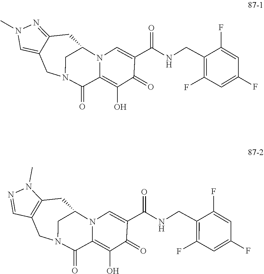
C12=C(O)C(=O)C(C(=O)NCC3=C(F)C=C(F)C=C3F)=CN1C1CC3=NN(C)C=C3CN(C2=O)C1.C12=C(O)C(=O)C(C(=O)NCC3=C(F)C=C(F)C=C3F)=CN1C1CC3=C(C=NN3C)CN(C2=O)C1
